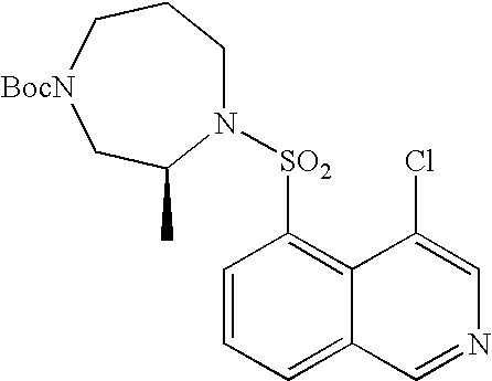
N1([SO2]C2=C3C(=CC=C2)C=NC=C3Cl)CCC[BocN]CC1C
